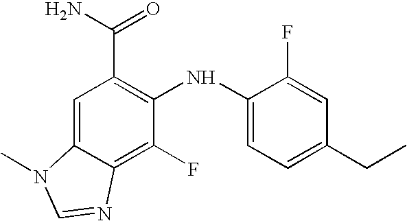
C1=C2C(=C(F)C(NC3=CC=C(CC)C=C3F)=C1C(N)=O)N=CN2C
